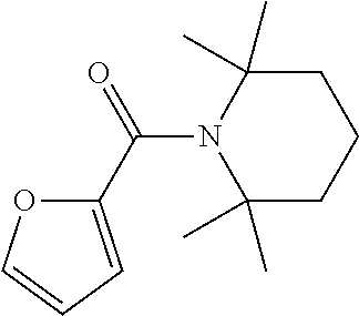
C1(C(N2C(C)(C)CCCC2(C)C)=O)=CC=CO1
